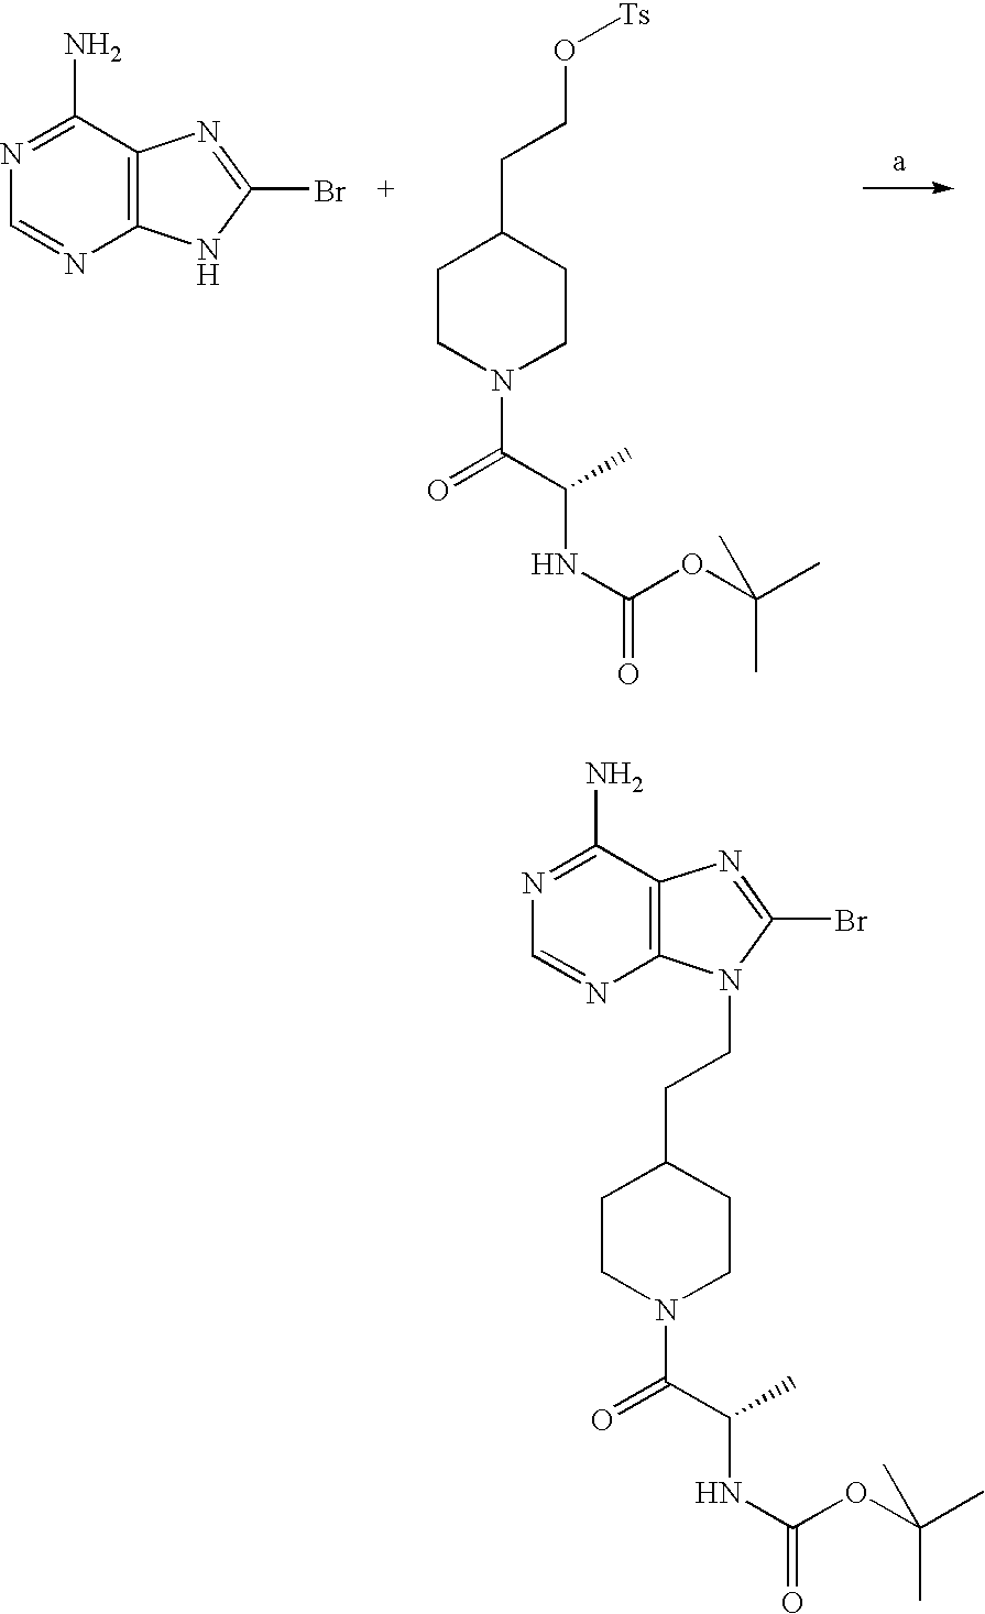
N1=C(N)C2=C(N=C1)NC(Br)=N2.C1CN(C(=O)C(C)NC(OC(C)(C)C)=O)CCC1CCO[Ts].C1CN(C(=O)C(C)NC(OC(C)(C)C)=O)CCC1CCN1C2=C(C(N)=NC=N2)N=C1Br
